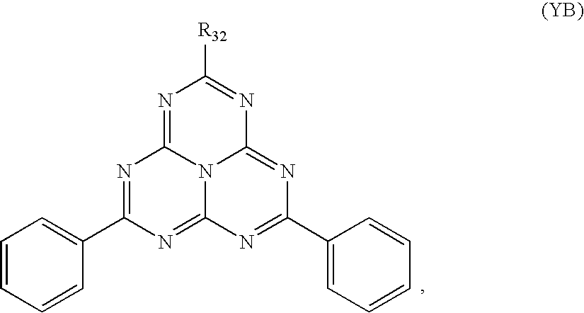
N1=C2N3C(=NC(C4=CC=CC=C4)=NC3=NC(C3=CC=CC=C3)=N2)N=C1[R32]
